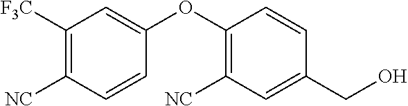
C1([NC])=C([F3C])C=C(OC2=C([NC])C=C(CO)C=C2)C=C1
